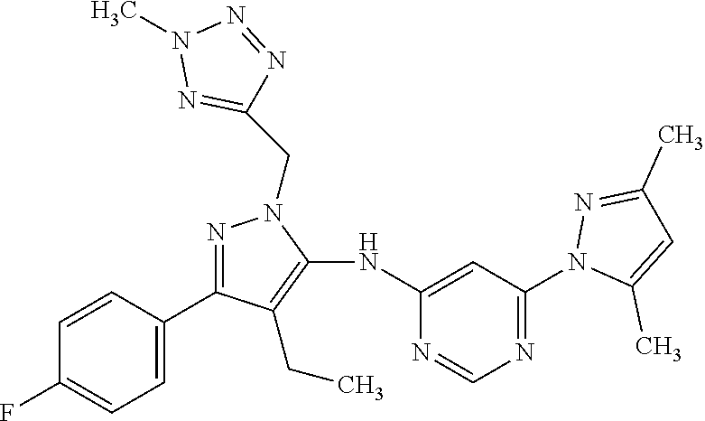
N1=C(C2=CC=C(F)C=C2)C(CC)=C(NC2=CC(N3C(C)=CC(C)=N3)=NC=N2)N1CC1=NN(C)N=N1
